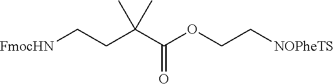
C(CC(C(OCC[NOPheTS])=O)(C)C)[FmocHN]
